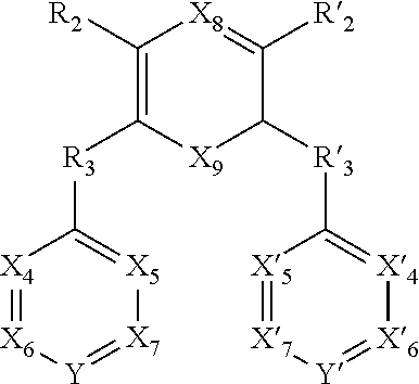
C1([R2])=C([R3]C2=[X5][X7]=[Y][X6]=[X4]2)[X9]C([R3]C2=[X4][X6]=[Y][X7]=[X5]2)C([R2])=[X8]1
